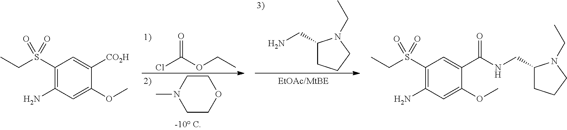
C1(CN)CCCN1CC.C1(S(CC)(=O)=O)=C(N)C=C(OC)C([CO2H])=C1.ClC(OCC)=O.CN1CCOCC1.C1(S(CC)(=O)=O)=C(N)C=C(OC)C(C(NCC2CCCN2CC)=O)=C1
